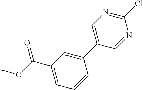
C1(Cl)=NC=C(C2=CC(C(OC)=O)=CC=C2)C=N1
